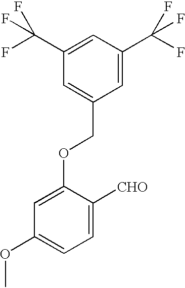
C1=C(OCC2=CC(C(F)(F)F)=CC(C(F)(F)F)=C2)C([CHO])=CC=C1OC
